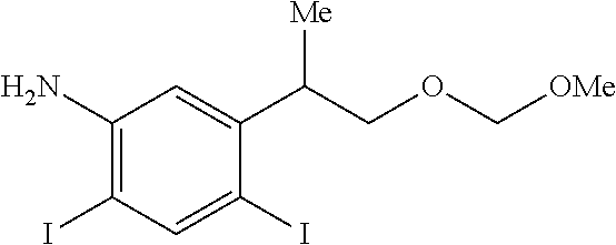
C1(N)=C(I)C=C(I)C(C(COC[OMe])[Me])=C1
